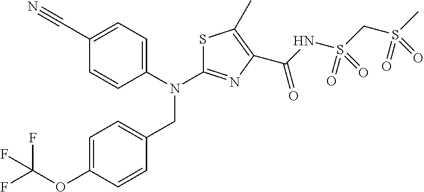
C1(C#N)=CC=C(N(C2=NC(C(NS(CS(C)(=O)=O)(=O)=O)=O)=C(C)S2)CC2=CC=C(OC(F)(F)F)C=C2)C=C1
